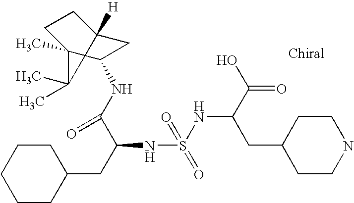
C1C2([H])CCC(C)(C1NC(=O)C(CC1CCCCC1)NS(=O)(=O)NC(C(O)=O)CC1CCNCC1)C2(C)C
